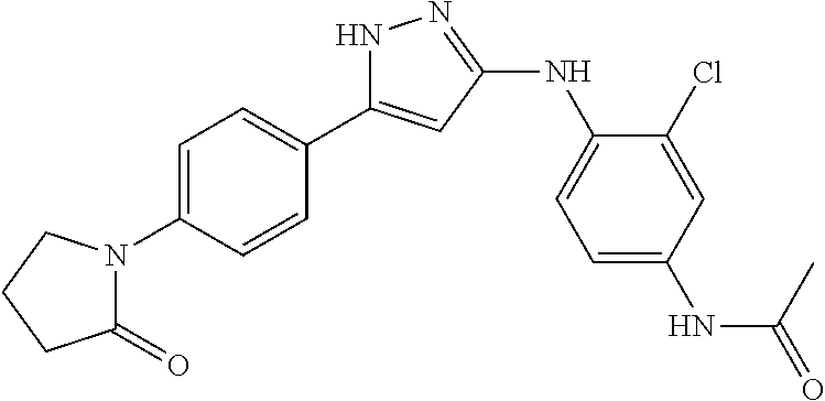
N1C(C2=CC=C(N3C(=O)CCC3)C=C2)=CC(NC2=CC=C(NC(=O)C)C=C2Cl)=N1
